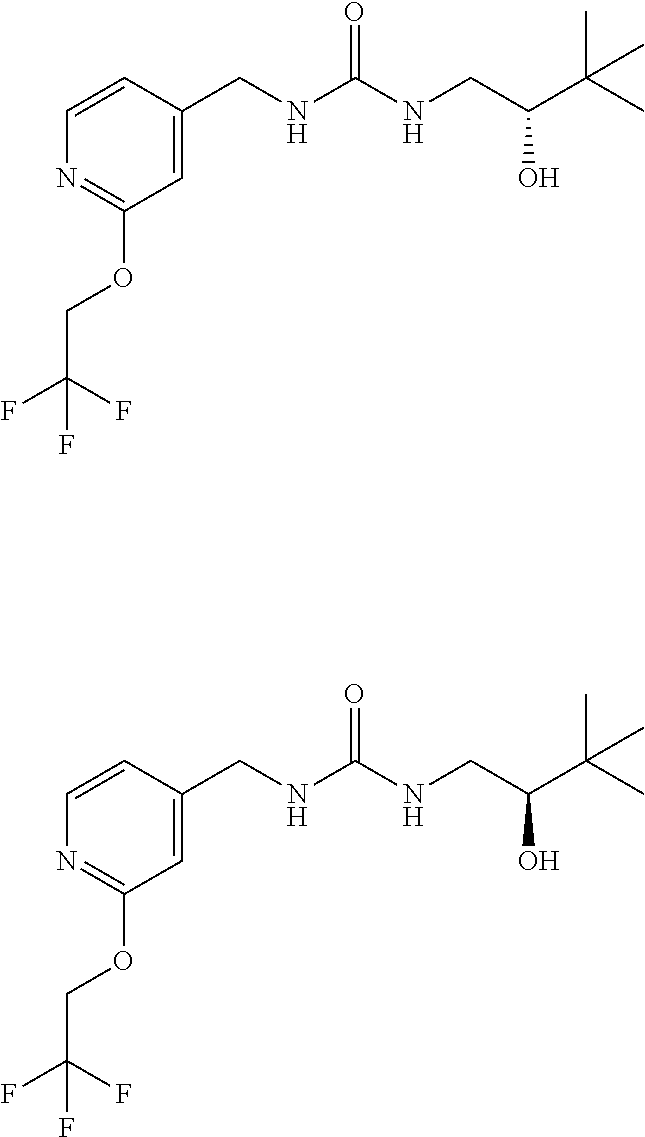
C1=C(CNC(NCC(C(C)(C)C)O)=O)C=CN=C1OCC(F)(F)F.C1=C(CNC(NCC(C(C)(C)C)O)=O)C=CN=C1OCC(F)(F)F
